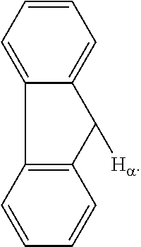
C12=CC=CC=C1C([Ha])C1=C2C=CC=C1
